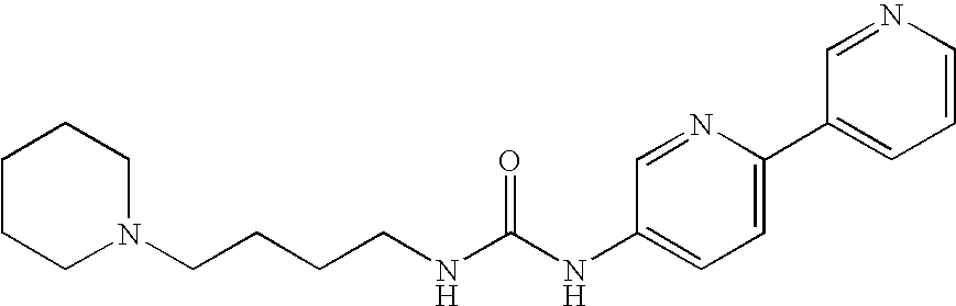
C1CCN(CCCCNC(NC2=CC=C(C3=CC=CN=C3)N=C2)=O)CC1
